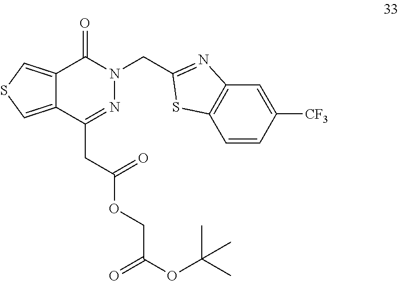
N1=C(CC(OCC(OC(C)(C)C)=O)=O)C2=CSC=C2C(=O)N1CC1=NC2=C(C=CC([CF3])=C2)S1
